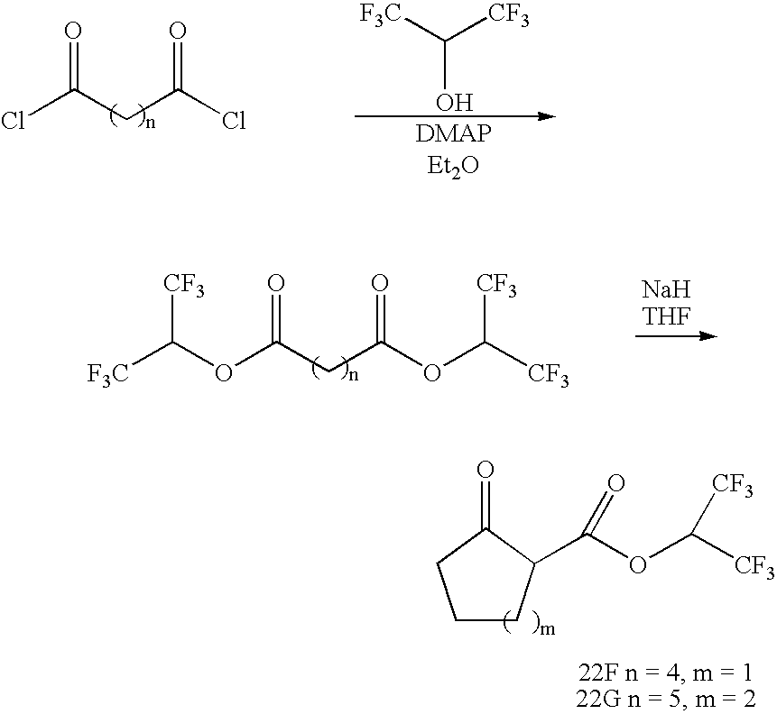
ClC(CC(Cl)=O)=O.C(O)([F3C])[CF3].O(C(CC(OC([CF3])[CF3])=O)=O)C([F3C])[CF3].C1CC(C(OC([CF3])[CF3])=O)C(=O)C1
